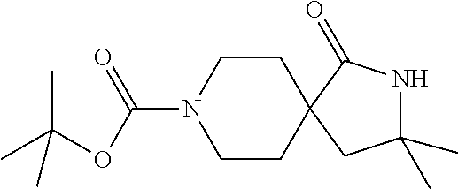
C1CN(C(OC(C)(C)C)=O)CCC12CC(C)(C)NC2=O
